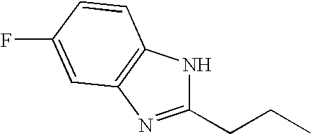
C1(CCC)=NC2=C(N1)C=CC(F)=C2
